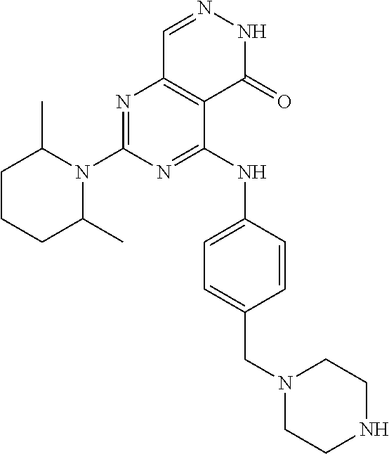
N1=C(N2C(C)CCCC2C)N=C(NC2=CC=C(CN3CCNCC3)C=C2)C2=C1C=NNC2=O
